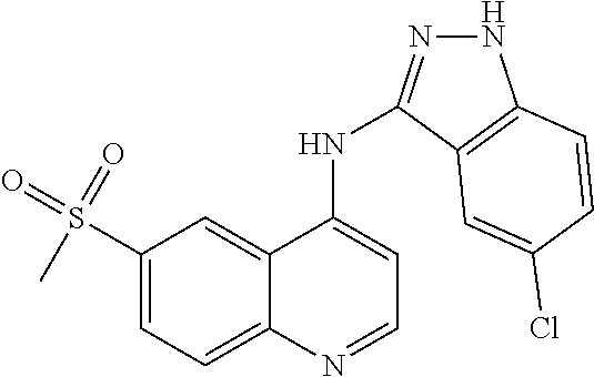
C1(S(=O)(=O)C)=CC=C2C(=C1)C(NC1=NNC3=C1C=C(Cl)C=C3)=CC=N2
